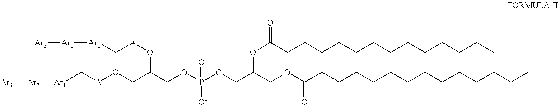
C(CCCCCCCCCCCC(OC(COC(CCCCCCCCCCCCC)=O)COP([O-])(=O)OCC(CO[A]C[Ar1][Ar2][Ar3])O[A]C[Ar1][Ar2][Ar3])=O)C
